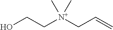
OCC[N+](CC=C)(C)C
